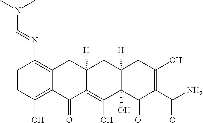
C1=CC(O)=C2C(=C1N=CN(C)C)CC1([H])C(=C(O)C3(O)C([H])(C1)CC(O)=C(C(N)=O)C3=O)C2=O
